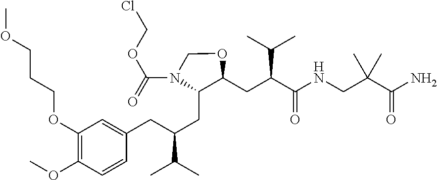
C1(CC(CC2=CC(OCCCOC)=C(OC)C=C2)C(C)C)C(CC(C(NCC(C(N)=O)(C)C)=O)C(C)C)OCN1C(OCCl)=O
